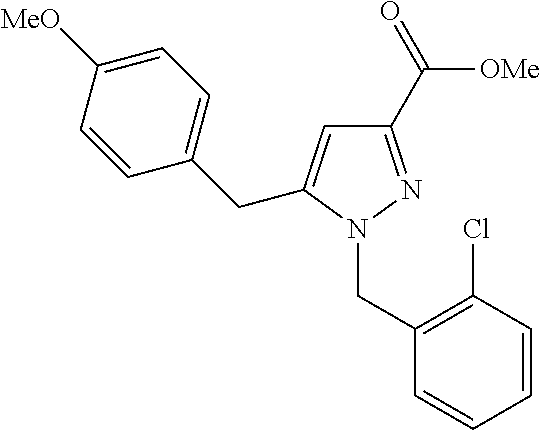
C1(CN2N=C(C(=O)[OMe])C=C2CC2=CC=C([MeO])C=C2)=C(Cl)C=CC=C1
